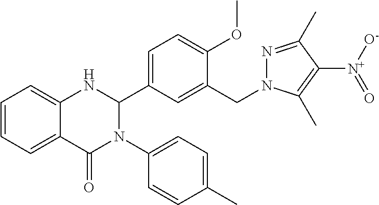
C1=CC=C2C(=C1)NC(C1=CC=C(OC)C(CN3N=C(C)C([N+]([O-])=O)=C3C)=C1)N(C1=CC=C(C)C=C1)C2=O
